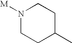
N1([M])CCC(C)CC1
